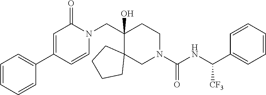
C1(C2=CC(=O)N(CC3(O)C4(CN(C(NC(C5=CC=CC=C5)[CF3])=O)CC3)CCCC4)C=C2)=CC=CC=C1
